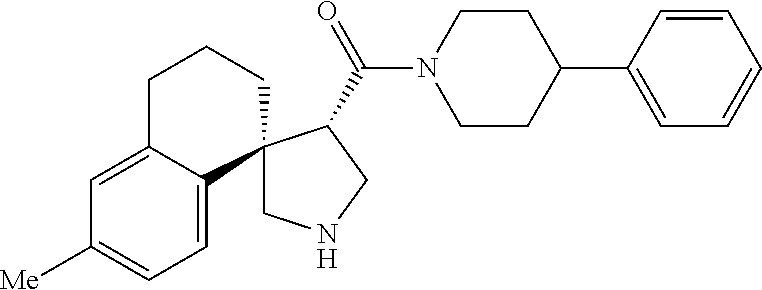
C1=C2C(=CC=C1[Me])C1(CCC2)CNCC1C(=O)N1CCC(C2=CC=CC=C2)CC1
